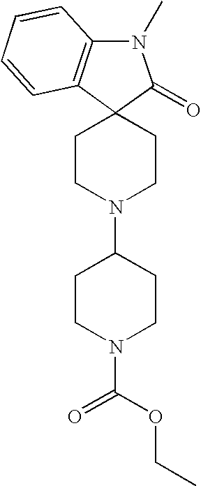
N1(C)C2=C(C3(C1=O)CCN(C1CCN(C(OCC)=O)CC1)CC3)C=CC=C2
